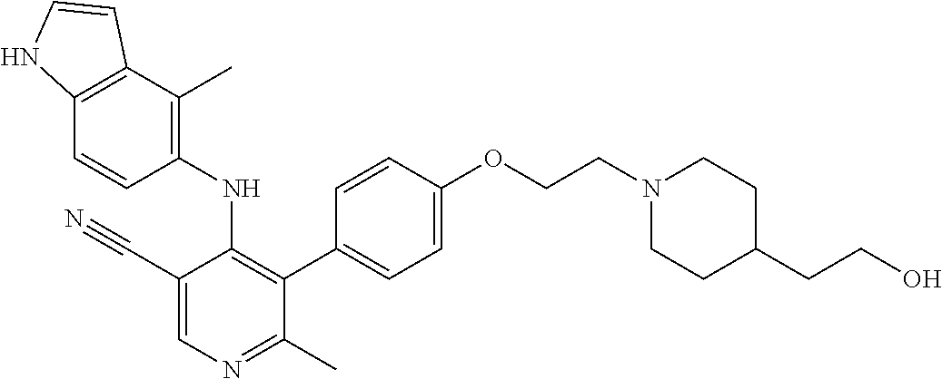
C1(NC2=C(C3=CC=C(OCCN4CCC(CCO)CC4)C=C3)C(C)=NC=C2C#N)=C(C)C2=C(C=C1)NC=C2
